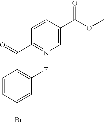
O=C(C1=NC=C(C(OC)=O)C=C1)C1=C(F)C=C(Br)C=C1
